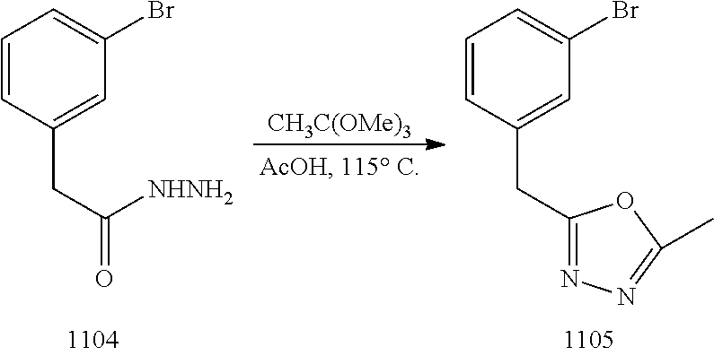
C1=CC(CC([NHNH2])=O)=CC(Br)=C1.C1=CC(CC2=NN=C(C)O2)=CC(Br)=C1.[CH3C(OMe)3]
